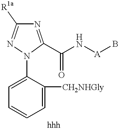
C1=C([CH2NHGly])C(N2C(C(N[A]B)=O)=NC([R1a])=N2)=CC=C1
